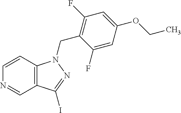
C12=C(C(I)=NN1CC1=C(F)C=C(OCC)C=C1F)C=NC=C2
